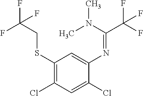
C1(SCC(F)(F)F)=C(Cl)C=C(Cl)C(N=C(C(F)(F)F)N(C)C)=C1
